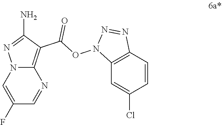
C1(F)=CN2C(=C(C(ON3C4=C(N=N3)C=CC(Cl)=C4)=O)C(N)=N2)N=C1
